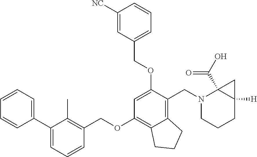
C1=CC=C(C2=CC=CC(COC3=C4C(=C(CN5CCCC6([H])C5(C(O)=O)C6)C(OCC5=CC=CC([NC])=C5)=C3)CCC4)=C2C)C=C1
